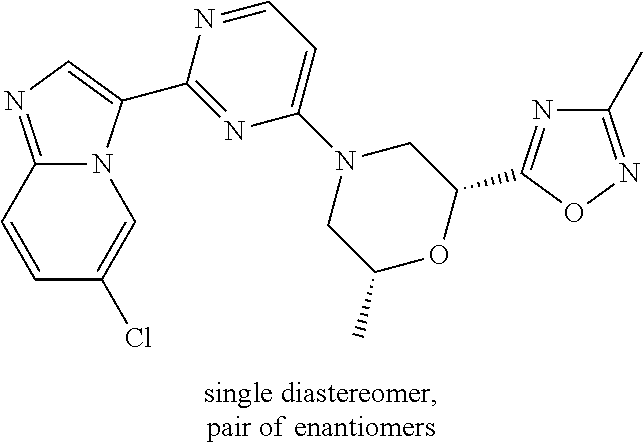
C12=NC=C(C3=NC(N4CC(C)OC(C5=NC(C)=NO5)C4)=CC=N3)N1C=C(Cl)C=C2
